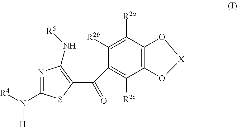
C(C1=C(N[R5])N=C(N([H])[R4])S1)(C1=C([R2c])C2=C(C([R2a])=C1[R2b])O[X]O2)=O
